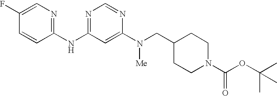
C1(F)=CN=C(NC2=NC=NC(N(CC3CCN(C(OC(C)(C)C)=O)CC3)[Me])=C2)C=C1
